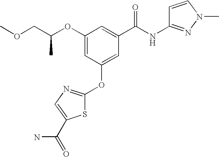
COCC(OC1=CC(OC2=NC=C(C(N)=O)S2)=CC(C(NC2=NN(C)C=C2)=O)=C1)C
